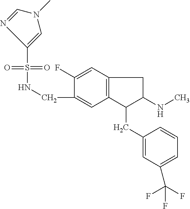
C(C1=CC2=C(C=C1F)CC(NC)C2CC1=CC(C(F)(F)F)=CC=C1)NS(=O)(=O)C1=CN(C)C=N1
